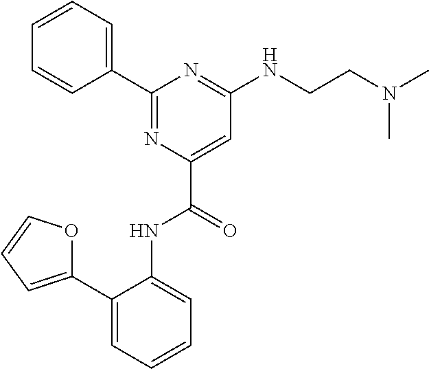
C1=CC=CC(C2=NC(C(=O)NC3=CC=CC=C3C3=CC=CO3)=CC(NCCN(C)C)=N2)=C1
